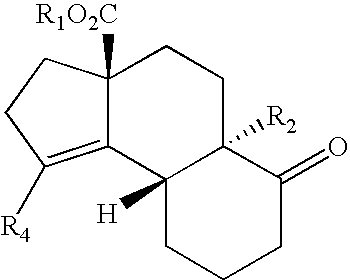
C12([R1O2C])C(=C([R4])CC1)C1([H])C([R2])(CC2)C(=O)CCC1
